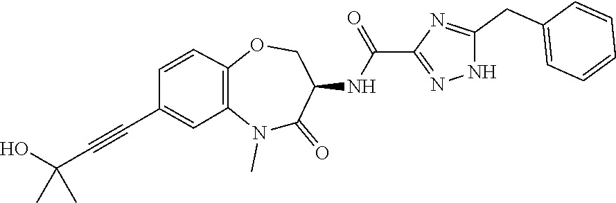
C1=CC2=C(N(C)C(=O)C(NC(C3=NNC(CC4=CC=CC=C4)=N3)=O)CO2)C=C1C#CC(O)(C)C
